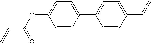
C1(C2=CC=C(C=C)C=C2)=CC=C(OC(C=C)=O)C=C1
